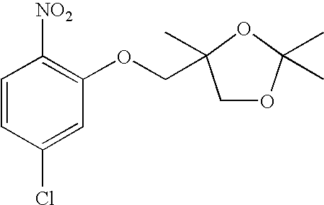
C1=CC(Cl)=CC(OCC2(C)COC(C)(C)O2)=C1[NO2]
